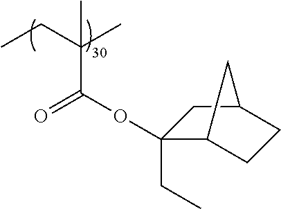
CCC(C)(C)C(OC1(CC)C2CCC(C1)C2)=O
